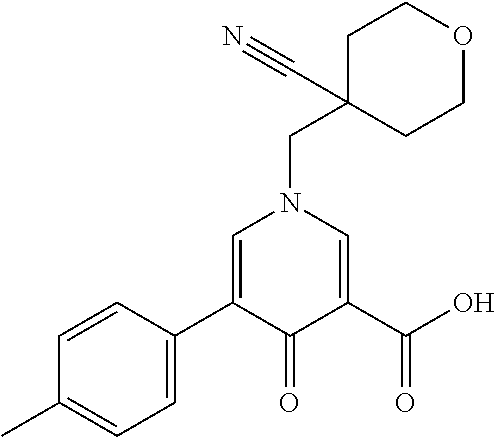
C1=C(C2=CN(CC3(C#N)CCOCC3)C=C(C(O)=O)C2=O)C=CC(C)=C1
